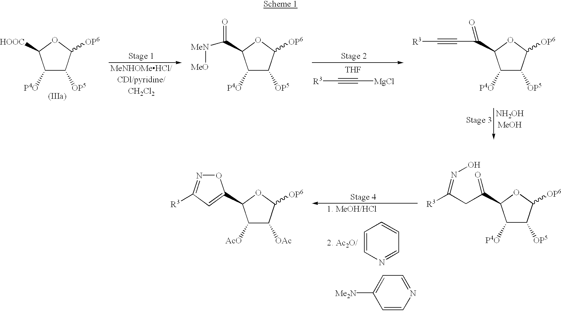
C1([P4O])C([OP5])C([OP6])OC1[HOOC].C1([P4O])C([OP5])C([OP6])OC1C(=O)[MeN][MeO].C1([P4O])C([OP5])C([OP6])OC1C(=O)C#C[R3].[THF].[R3]C#C[MgCl].C1([P4O])C([OP5])C([OP6])OC1C(=O)CC([R3])=NO.C1([AcO])C([OAc])C([OP6])OC1C1=CC([R3])=NO1.C1=CN=CC=C1.C1([Me2N])=CC=NC=C1
